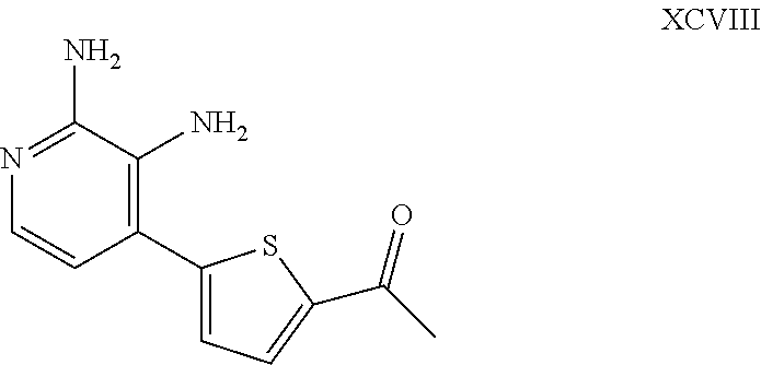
C1=CC(C2=CC=C(C(C)=O)S2)=C(N)C(N)=N1
